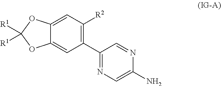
C12=CC(C3=NC=C(N)N=C3)=C([R2])C=C1OC([R1])([R1])O2
